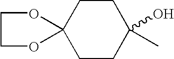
C1C2(CCC(C)(O)C1)OCCO2
